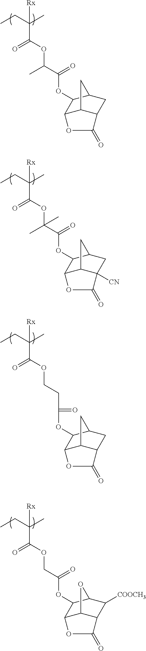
O(C(C([Rx])(CC)C)=O)C(C(OC1C2C3C(CC1C3)C(=O)O2)=O)C.O(C(C([Rx])(CC)C)=O)C(C(OC1C2C3C([CN])(CC1C3)C(=O)O2)=O)(C)C.O(C(C([Rx])(CC)C)=O)CCC(=O)OC1C2C3C(CC1C3)C(=O)O2.O(C(C([Rx])(CC)C)=O)CC(OC1C2C3C(C([COOCH3])C1O3)C(=O)O2)=O
